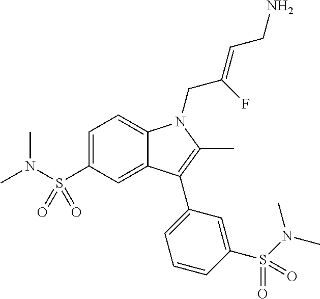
C1=C(S(N(C)C)(=O)=O)C=C2C(=C1)N(CC(=CCN)F)C(C)=C2C1=CC=CC(S(N(C)C)(=O)=O)=C1
